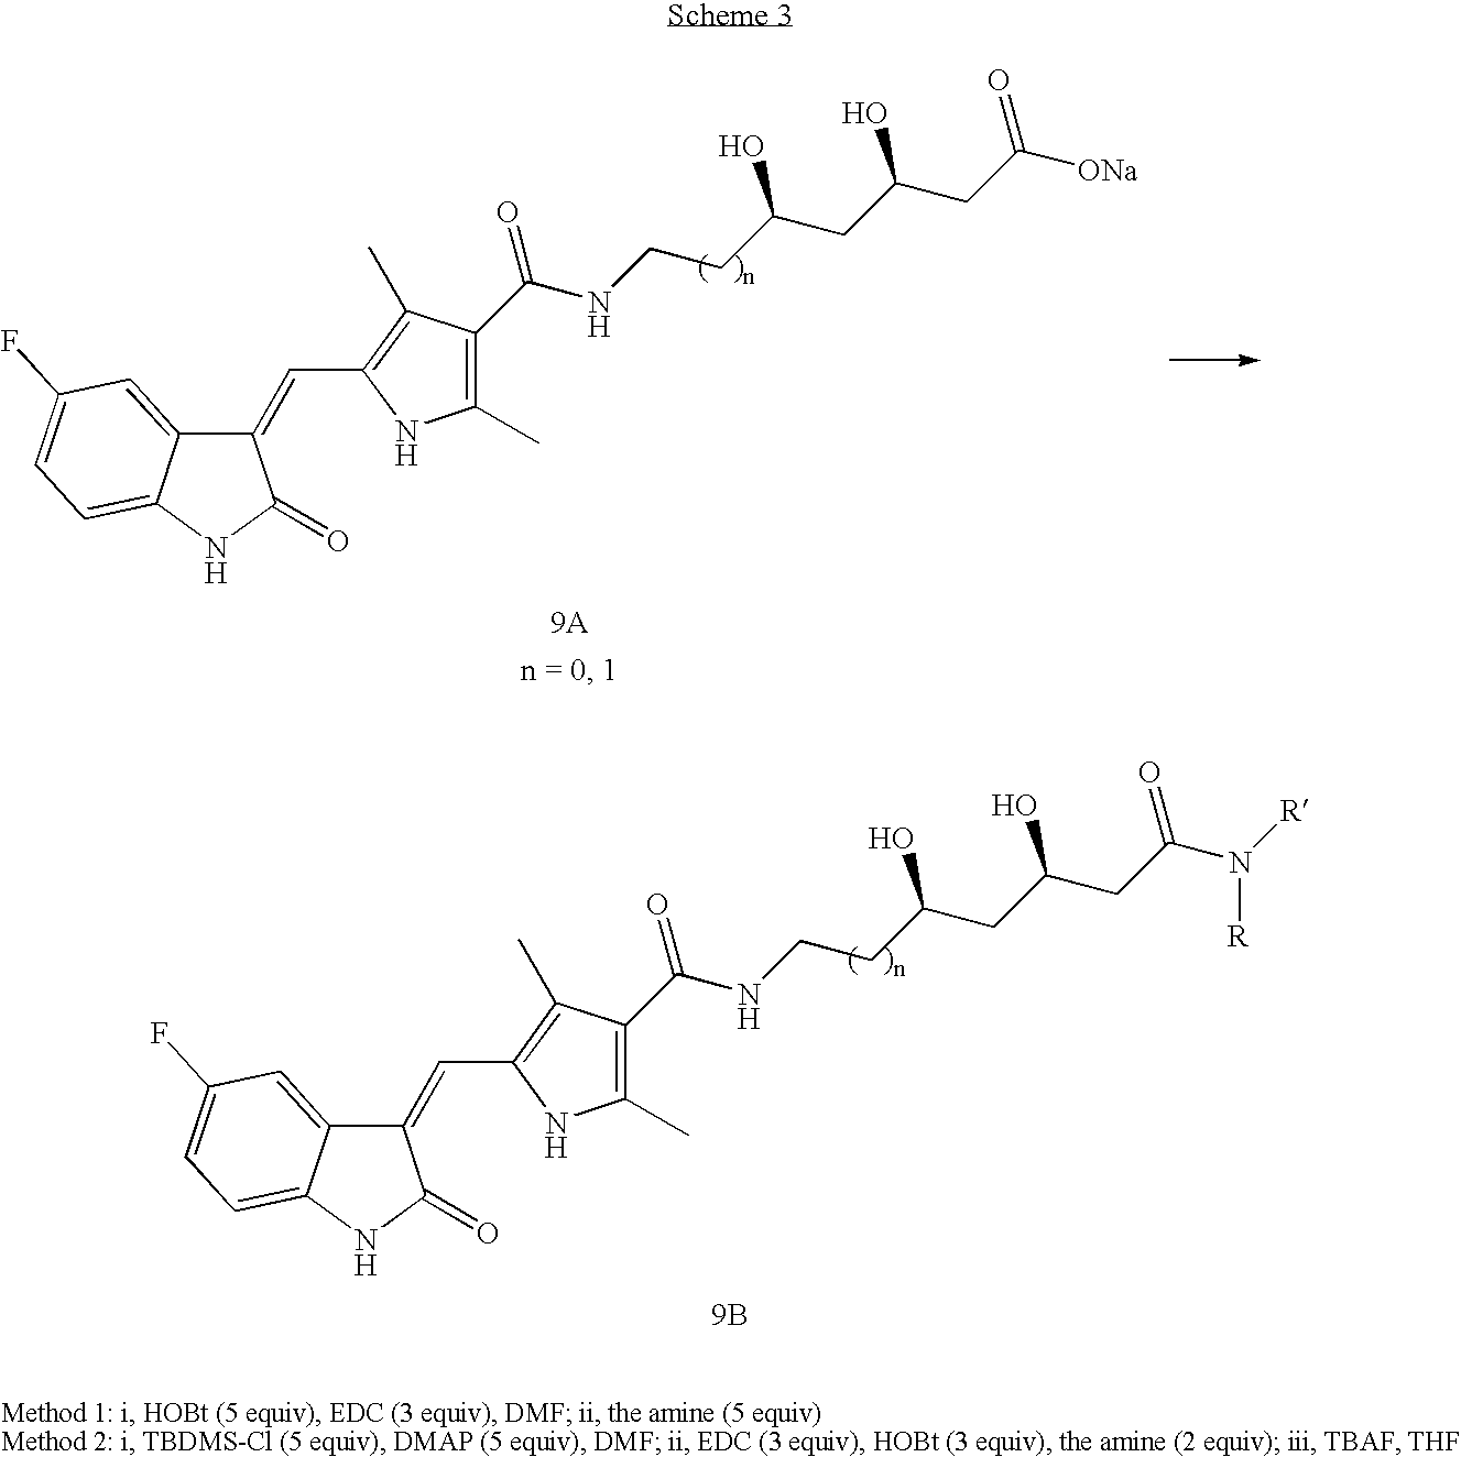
C1(=CC2=C(C)C(C(NCCC(CC(O)CC([ONa])=O)O)=O)=C(C)N2)C2=CC(F)=CC=C2NC1=O.C1(=CC2=C(C)C(C(NCCC(CC(O)CC(N([R])[R])=O)O)=O)=C(C)N2)C2=CC(F)=CC=C2NC1=O.[9B]
